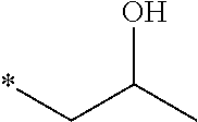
C(C*)(C)O
